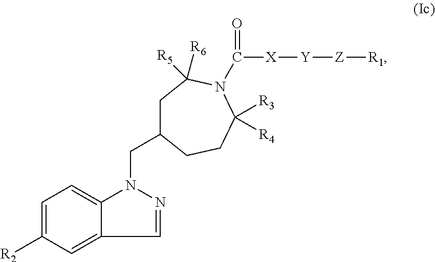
C1=C([R2])C=C2C(=C1)N(CC1CC([R6])([R5])N(C(=O)[X][Y][Z][R1])C([R3])([R4])CC1)N=C2
